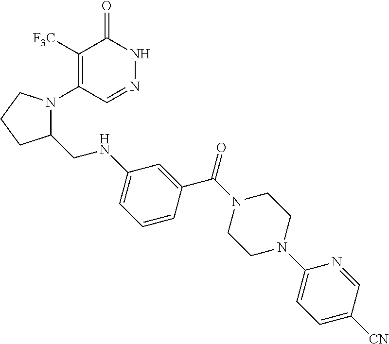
C1([F3C])=C(N2C(CNC3=CC=CC(C(N4CCN(C5=CC=C([CN])C=N5)CC4)=O)=C3)CCC2)C=NNC1=O
